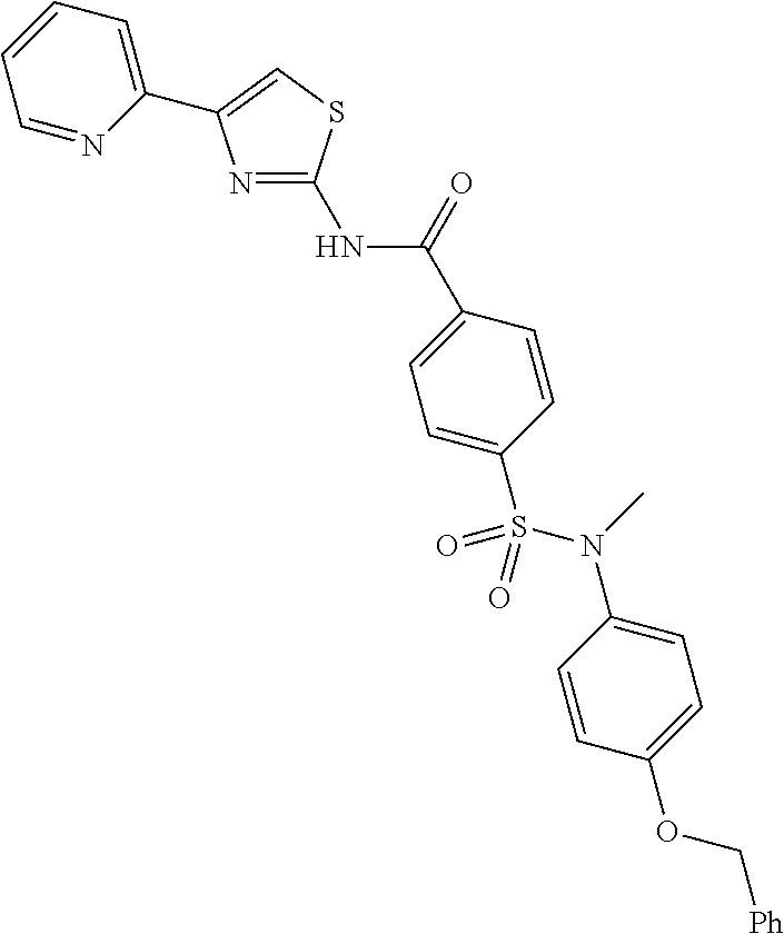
N(C(=O)C1=CC=C(S(N(C2=CC=C(OC[Ph])C=C2)C)(=O)=O)C=C1)C1=NC(C2=CC=CC=N2)=CS1
